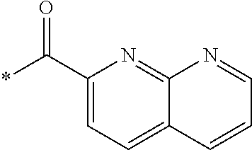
C1=CC2=CC=C(C(*)=O)N=C2N=C1
